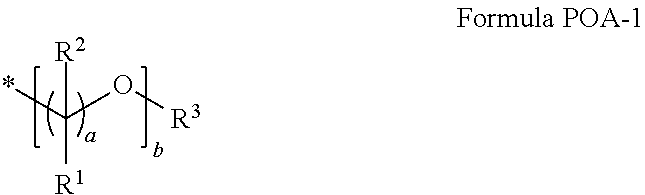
*C(O[R3])([R2])[R1]
